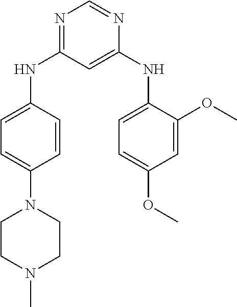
N1=C(NC2=CC=C(N3CCN(C)CC3)C=C2)C=C(NC2=CC=C(OC)C=C2OC)N=C1
